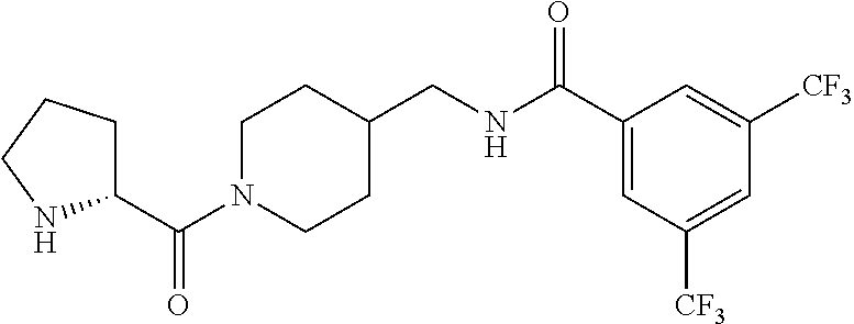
C(N1CCC(CNC(C2=CC([CF3])=CC([CF3])=C2)=O)CC1)(C1CCCN1)=O
